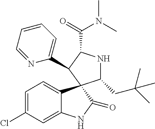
C1=C(Cl)C=C2C(=C1)C1(C(=O)N2)C(CC(C)(C)C)NC(C(=O)N(C)C)C1C1=CC=CC=N1
